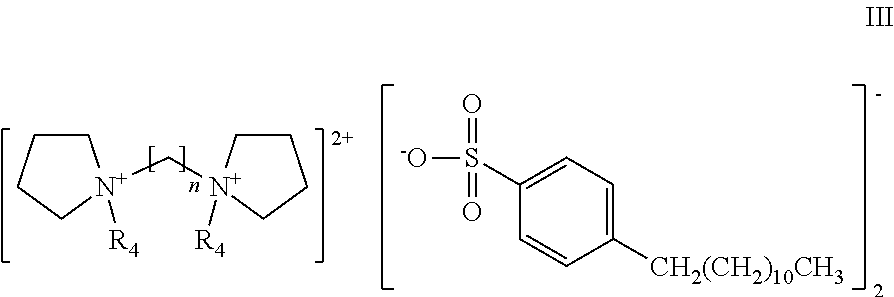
[-O]S(=O)(=O)C1=CC=C([CH2(CH2)10CH3])C=C1.C1CCC[N+]1(C[N+]1([R4])CCCC1)[R4]
